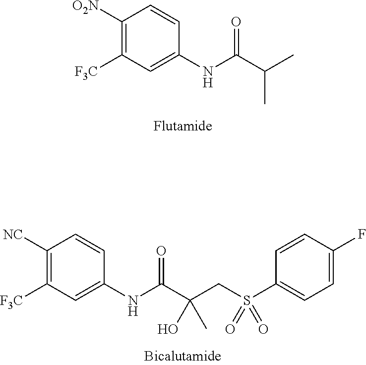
C1([O2N])=C([F3C])C=C(NC(C(C)C)=O)C=C1.C1([NC])=C([F3C])C=C(NC(C(CS(C2=CC=C(F)C=C2)(=O)=O)(C)O)=O)C=C1
